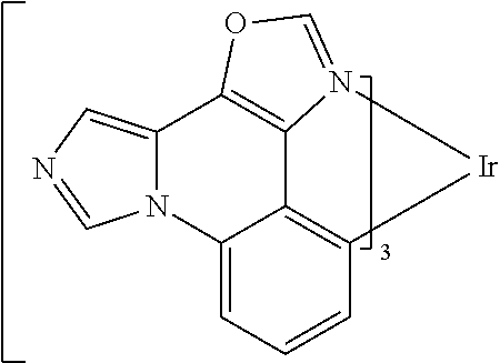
N12C(=CN=C1)C1=C3C4=C(C=CC=C24)[Ir]N3=CO1
